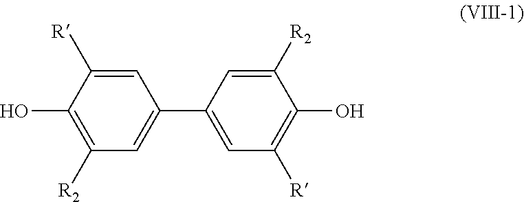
C1([R2])=C(O)C([R])=CC(C2=CC([R])=C(O)C([R2])=C2)=C1
